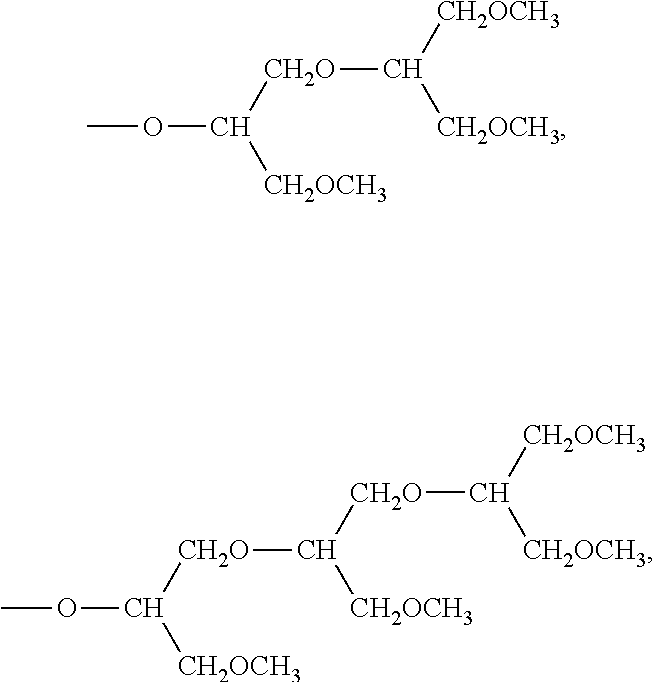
COC([CH2O]C([CH2OCH3])[CH2OCH3])[CH2OCH3].COC([CH2O]C([CH2O]C([CH2OCH3])[CH2OCH3])[CH2OCH3])[CH2OCH3]
